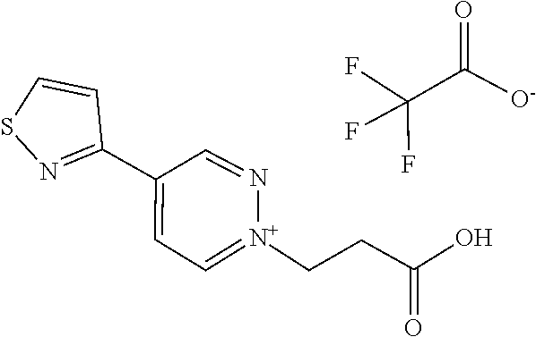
C1(C2=NSC=C2)=CC=[N+](CCC(=O)O)N=C1.FC(F)(F)C(=O)[O-]
